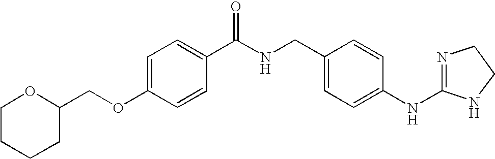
C1=C(OCC2OCCCC2)C=CC(C(NCC2=CC=C(NC3=NCCN3)C=C2)=O)=C1
